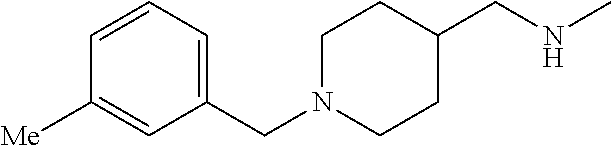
C1CC(CNC)CCN1CC1=CC=CC([Me])=C1
